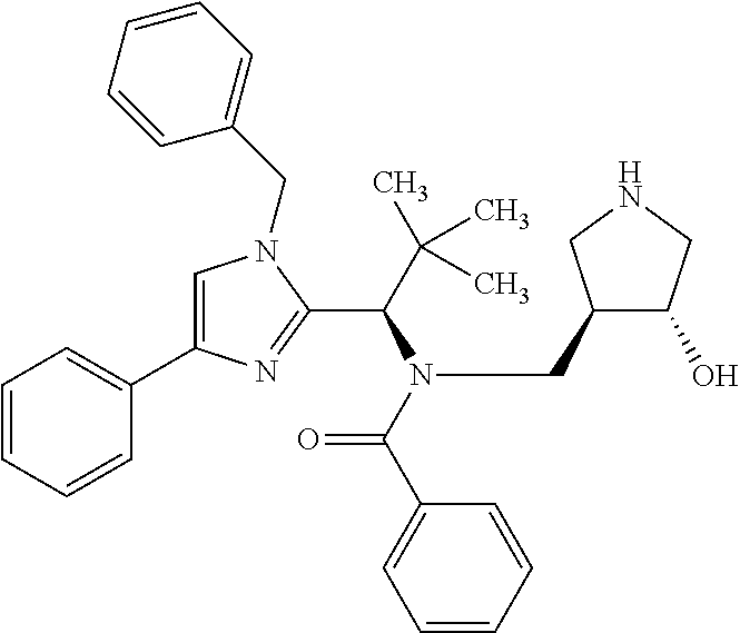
C1=C(C2=CC=CC=C2)N=C(C(C(C)(C)C)N(C(C2=CC=CC=C2)=O)CC2C(O)CNC2)N1CC1=CC=CC=C1
